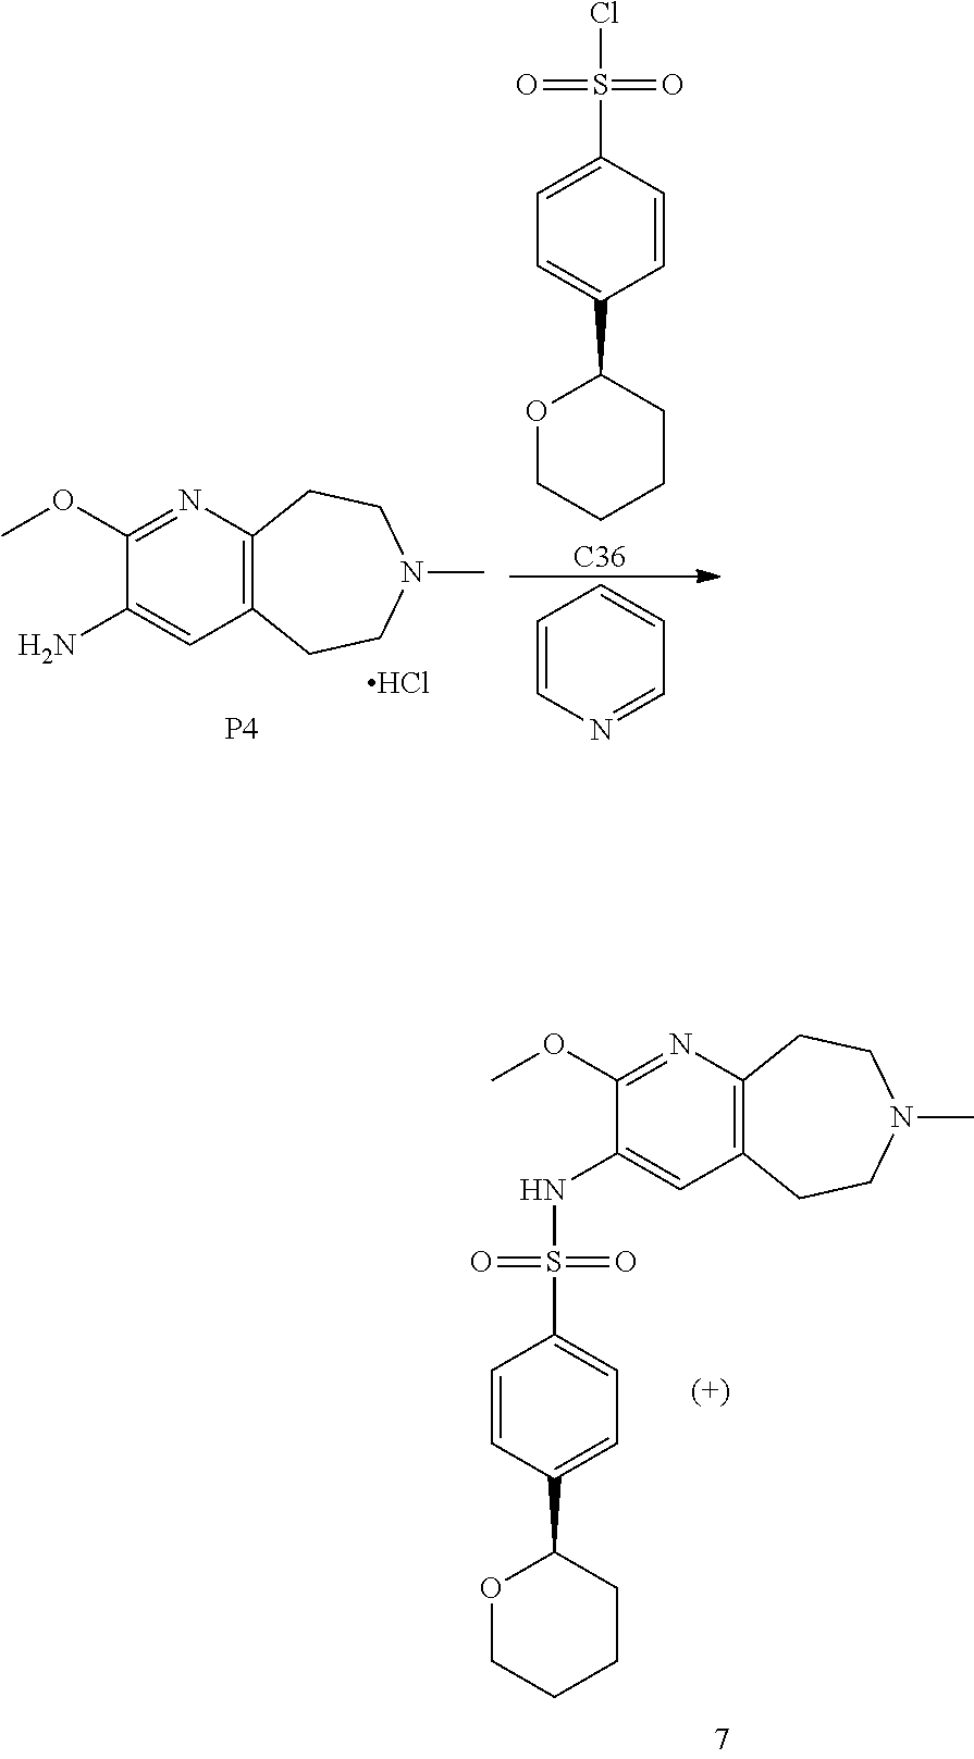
C1(OC)=NC2=C(C=C1NS(C1=CC=C(C3OCCCC3)C=C1)(=O)=O)CCN(C)CC2.C1(OC)=NC2=C(C=C1N)CCN(C)CC2.Cl.[P4].O=S(=O)(Cl)C1=CC=C(C2OCCCC2)C=C1.[C36].C1=CN=CC=C1
